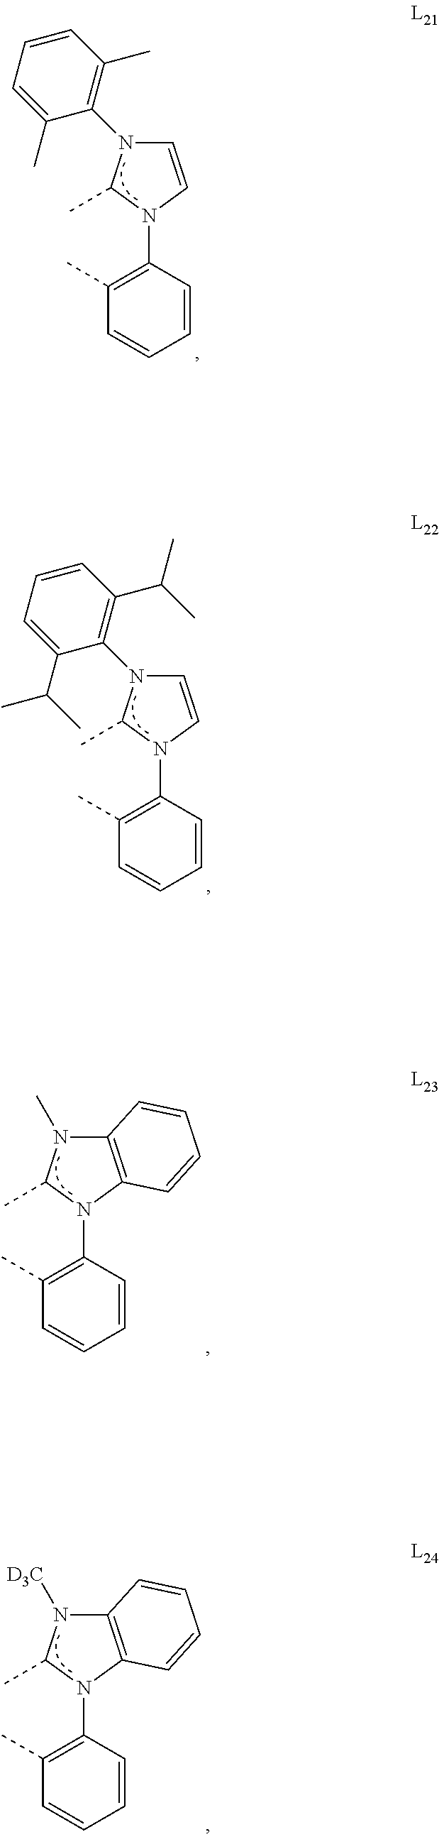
C1(C)=C(N2C=CN(C3=C(C)C=CC=C3C)C2C)C=CC=C1.C1(C)=C(N2C=CN(C3=C(C(C)C)C=CC=C3C(C)C)C2C)C=CC=C1.C1(C)=C(N2C3=C(N(C)C2C)C=CC=C3)C=CC=C1.C1(C)=C(N2C3=C(N([D3C])C2C)C=CC=C3)C=CC=C1
